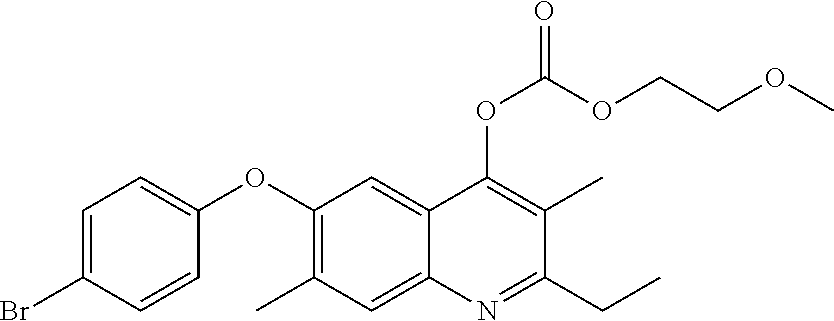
C1=C(Br)C=CC(OC2=C(C)C=C3C(=C2)C(OC(OCCOC)=O)=C(C)C(CC)=N3)=C1
